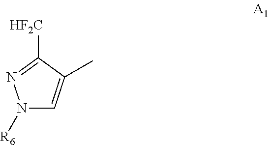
N1([R6])C=C(C)C([HF2C])=N1
